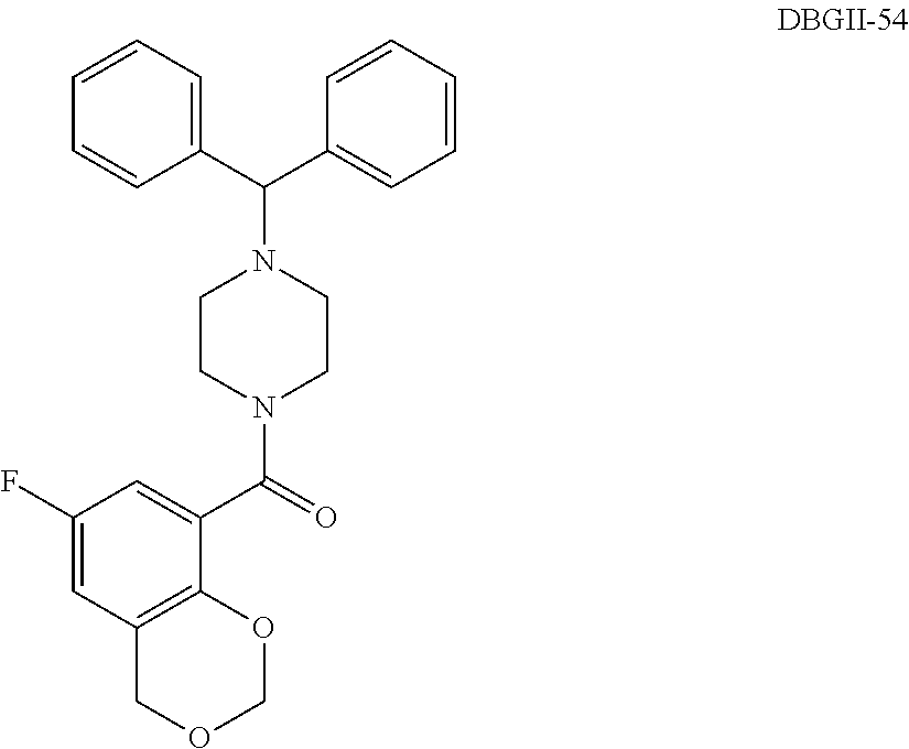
C(N1CCN(C(=O)C2=CC(F)=CC3=C2OCOC3)CC1)(C1=CC=CC=C1)C1=CC=CC=C1
